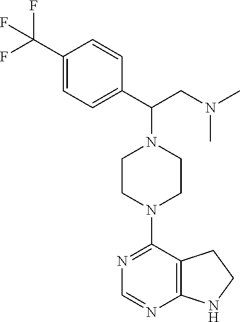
C1=C(C(N2CCN(C3=NC=NC4=C3CCN4)CC2)CN(C)C)C=CC(C(F)(F)F)=C1
